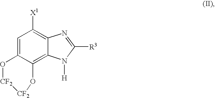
C1=C2C(=C3C(=C1[X1])N=C([R3])N3[H])O[CF2][CF2]O2
